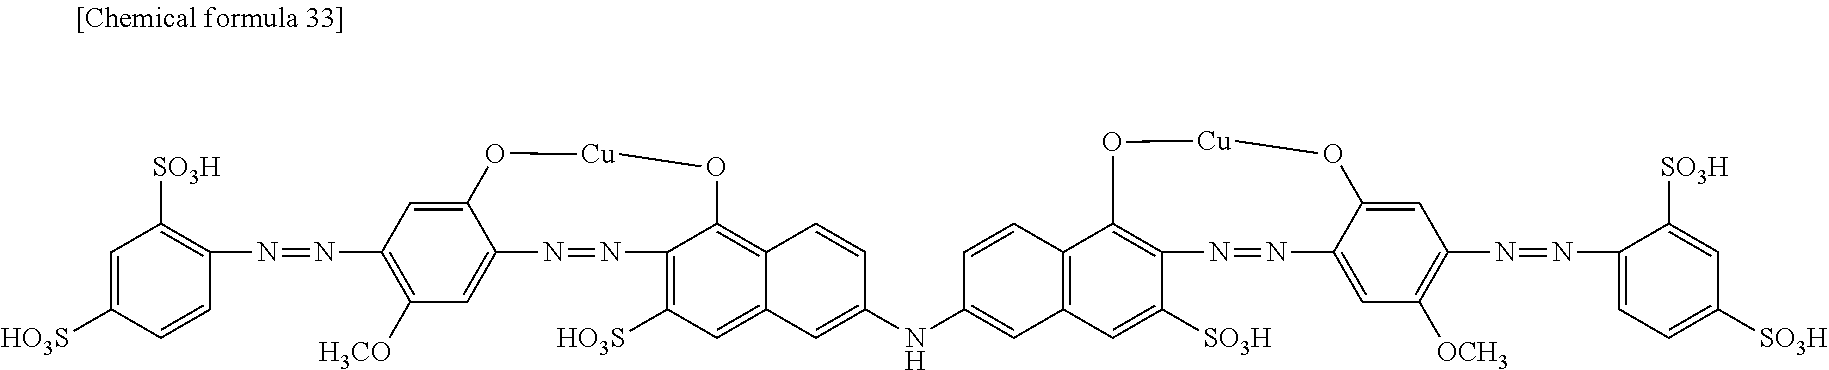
C1=C2C(=CC([H3CO])=C1N=NC1=C([SO3H])C=C([HO3S])C=C1)N=NC1=C([HO3S])C=C3C(=C1O[Cu]O2)C=CC(NC1=CC2=C(C=C1)C1=C(C([SO3H])=C2)N=NC2=CC([OCH3])=C(N=NC4=CC=C([SO3H])C=C4[SO3H])C=C2O[Cu]O1)=C3
